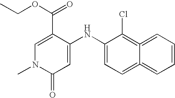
C1(C(=O)OCC)=CN(C)C(=O)C=C1NC1=CC=C2=CC=CC=C2=C1Cl
